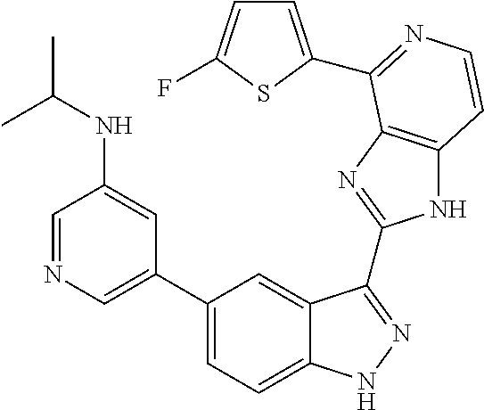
C1(C2=CN=CC(NC(C)C)=C2)=CC=C2C(=C1)C(C1=NC3=C(N1)C=CN=C3C1=CC=C(F)S1)=NN2
